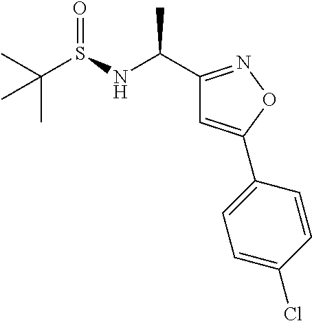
C(S(=O)NC(C1=NOC(C2=CC=C(Cl)C=C2)=C1)C)(C)(C)C
